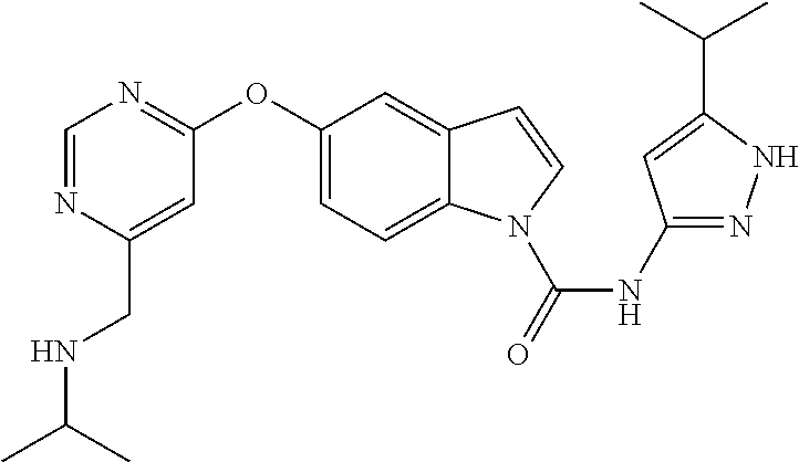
C1(OC2=NC=NC(CNC(C)C)=C2)=CC=C2C(=C1)C=CN2C(NC1=NNC(C(C)C)=C1)=O
